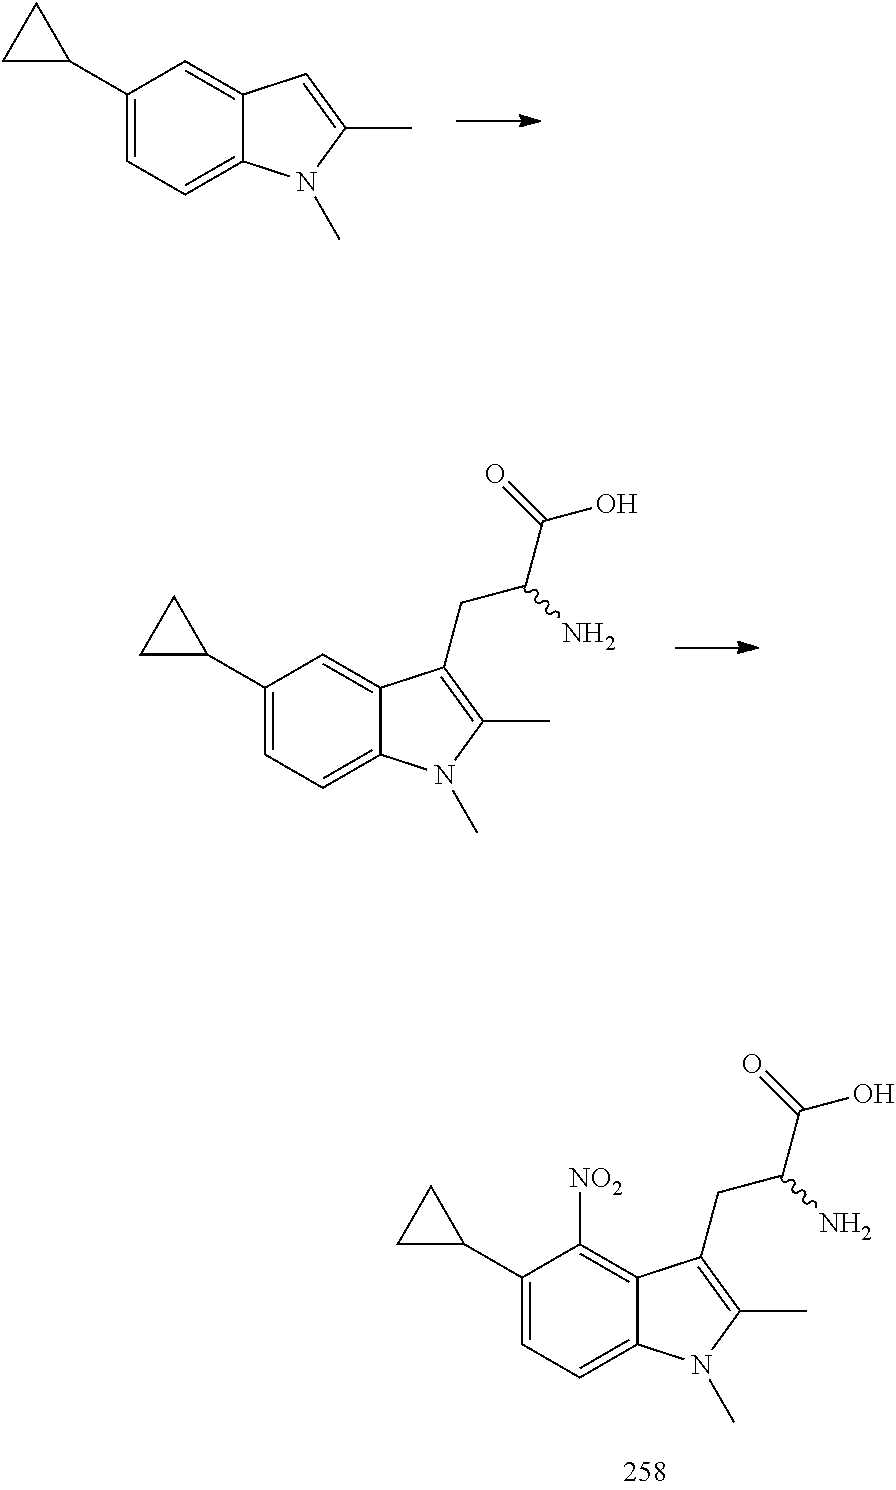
C1=C2C(=CC(C3CC3)=C1)C=C(C)N2C.C1=C2C(=CC(C3CC3)=C1)C(CC(C(O)=O)N)=C(C)N2C.C1=C2C(=C([NO2])C(C3CC3)=C1)C(CC(C(O)=O)N)=C(C)N2C
